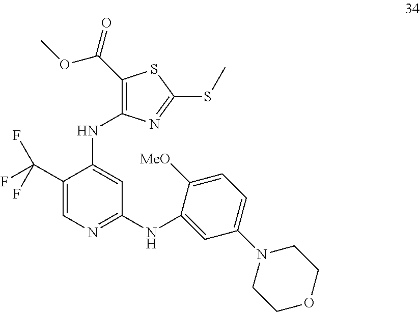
C1(C(F)(F)F)=CN=C(NC2=CC(N3CCOCC3)=CC=C2[MeO])C=C1NC1=C(C(OC)=O)SC(SC)=N1
